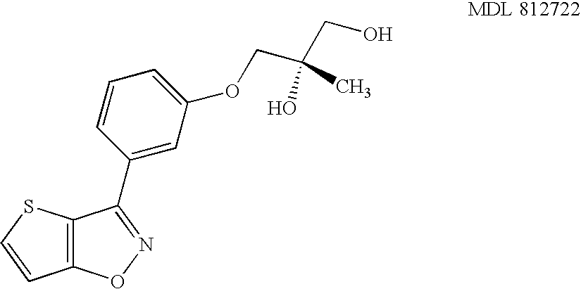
C12=C(SC=C1)C(C1=CC(OCC(CO)(O)C)=CC=C1)=NO2
